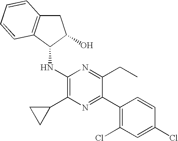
C1(NC2C(O)CC3=C2C=CC=C3)=C(C2CC2)N=C(C2=C(Cl)C=C(Cl)C=C2)C(CC)=N1
